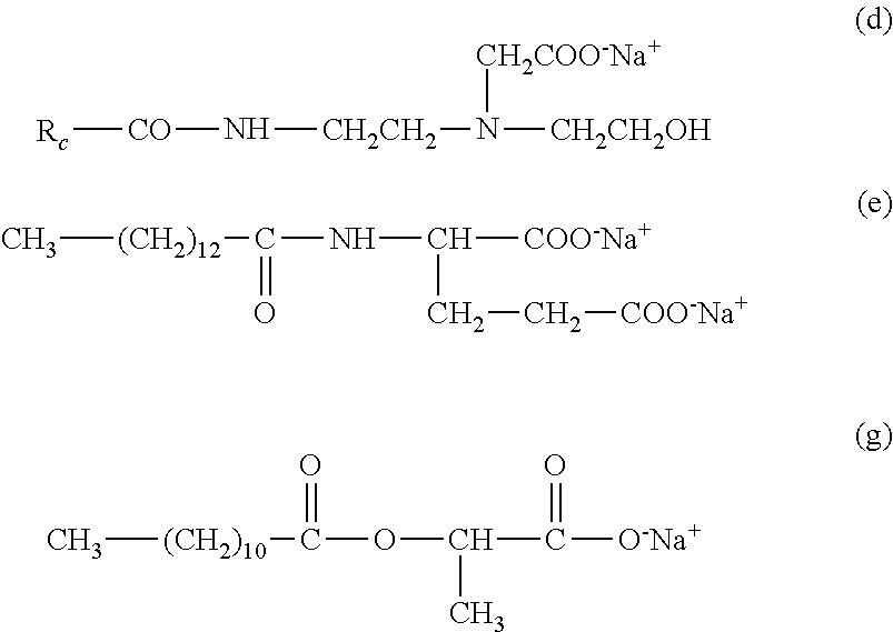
[Rc][CO]N[CH2CH2]N([CH2CH2OH])[CH2COO-Na+].C[(CH2)12]C(NC([COO-Na+])CC[COO-Na+])=O.C[(CH2)10]C(OC(C([O-Na+])=O)C)=O
